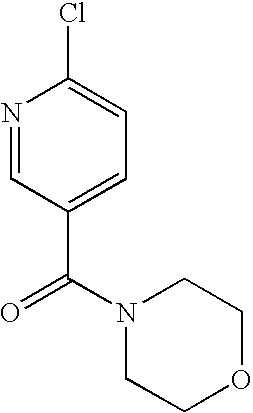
N1=CC(C(N2CCOCC2)=O)=CC=C1Cl
